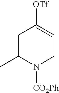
C1C(C)N([CO2Ph])CC=C1[OTf]
